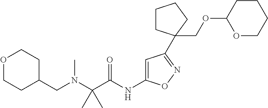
C(C(NC1=CC(C2(COC3OCCCC3)CCCC2)=NO1)=O)(N(CC1CCOCC1)C)(C)C
